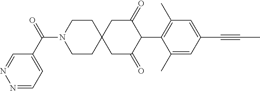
C1CN(C(=O)C2=CC=NN=C2)CCC12CC(=O)C(C1=C(C)C=C(C#CC)C=C1C)C(=O)C2
